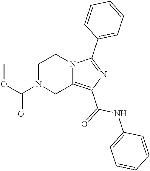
C1N(C(OC)=O)CC2=C(C(=O)NC3=CC=CC=C3)N=C(C3=CC=CC=C3)N2C1
